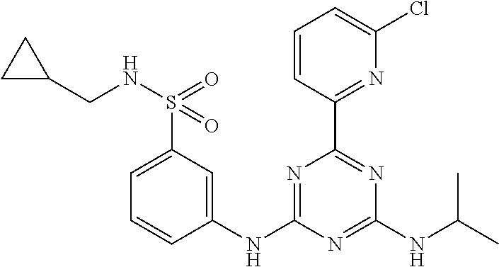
C1=CC(C2=NC(NC(C)C)=NC(NC3=CC(S(NCC4CC4)(=O)=O)=CC=C3)=N2)=NC(Cl)=C1
